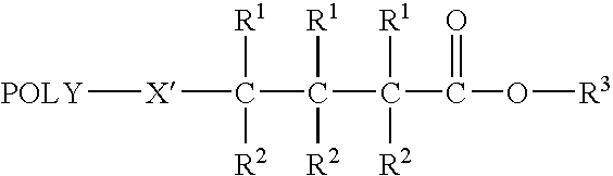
C([X][POLY])([R1])([R2])C([R1])([R2])C(C(O[R3])=O)([R1])[R2]
